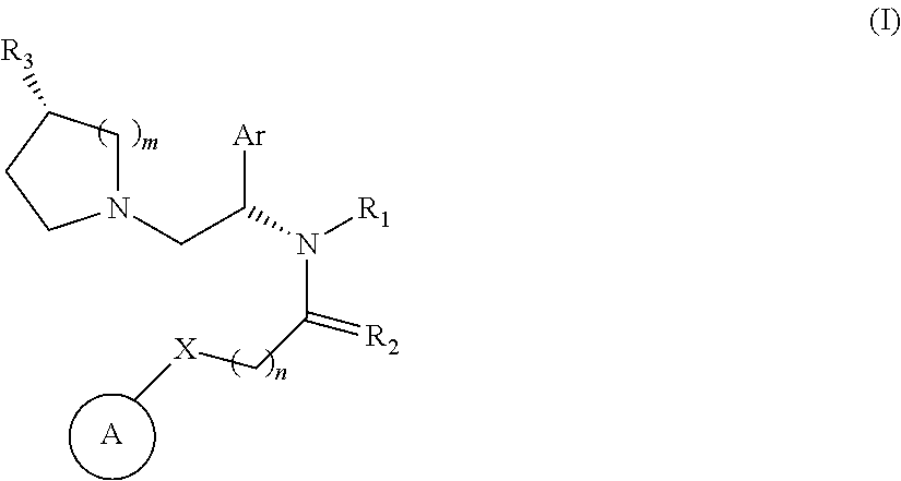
[A].N1(CC(N([R1])C(=[R2])C[X]C)[Ar])CC([R3])CC1
